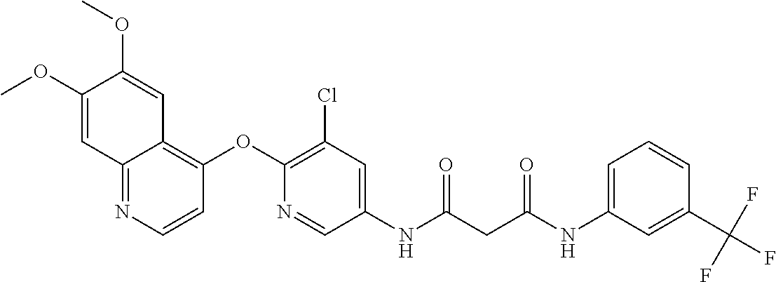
C12=NC=CC(OC3=C(Cl)C=C(NC(CC(NC4=CC=CC(C(F)(F)F)=C4)=O)=O)C=N3)=C1C=C(OC)C(OC)=C2
